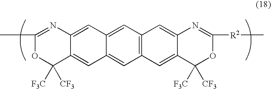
C1=C2C(=CC3=CC4=C(C=C5C(=C4)C([CF3])([F3C])OC([R2]C)=N5)C=C13)C([CF3])([F3C])OC(C)=N2
